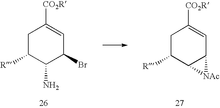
C1C([R])C(N)C(Br)C=C1[CO2R].[CO2R]C1=CC2C(C([R])C1)[NAc]2
